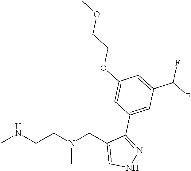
CNCCN(CC1=CNN=C1C1=CC(C(F)F)=CC(OCCOC)=C1)C
